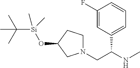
C1(F)=CC(C(NC)CN2CCC(O[Si](C(C)(C)C)(C)C)C2)=CC=C1
